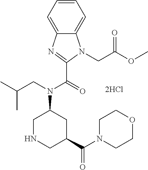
C12=CC=CC=C1N=C(C(=O)N(CC(C)C)C1CNCC(C(N3CCOCC3)=O)C1)N2CC(OC)=O.[2HCl]
